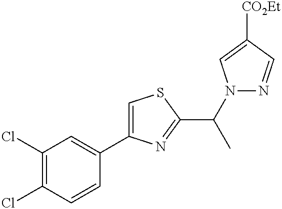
C1(Cl)=C(Cl)C=CC(C2=CSC(C(C)N3N=CC([CO2Et])=C3)=N2)=C1
